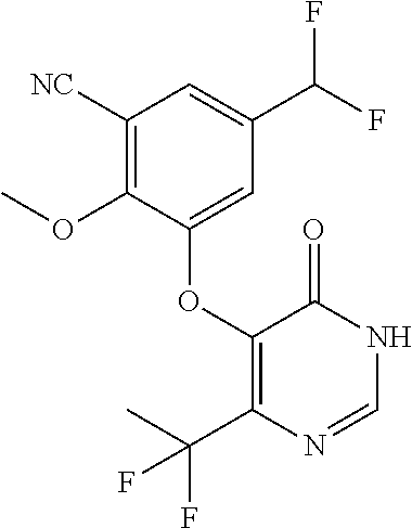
C1(OC2=CC(C(F)F)=CC([NC])=C2OC)=C(C(F)(C)F)N=CNC1=O
